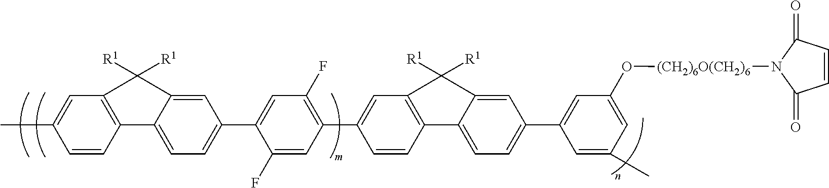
CC1=CC2=C(C=C1)C1=CC=C(C3=CC(F)=C(C4=CC5=C(C=C4)C4=CC=C(C6=CC(O[(CH2)6O(CH2)6]N7C(=O)C=CC7=O)=CC(C)=C6)C=C4C5([R1])[R1])C=C3F)C=C1C2([R1])[R1]
